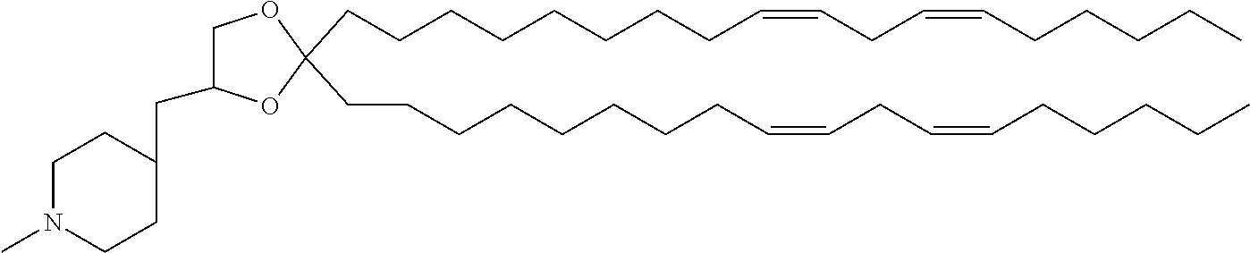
C(C1(CCCCCCCCC=CCC=CCCCCC)OC(CC2CCN(C)CC2)CO1)CCCCCCCC=CCC=CCCCCC
